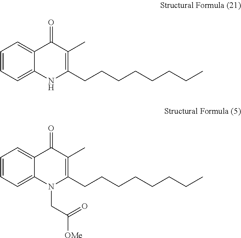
C1=CC=C2C(=C1)C(=O)C(C)=C(CCCCCCCC)N2.C1=CC=C2C(=C1)C(=O)C(C)=C(CCCCCCCC)N2CC([OMe])=O
